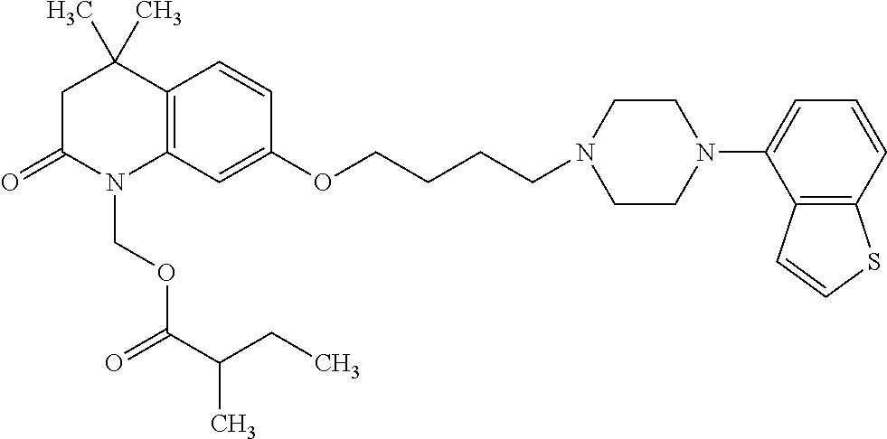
C1C(=O)N(COC(C(CC)C)=O)C2=C(C1(C)C)C=CC(OCCCCN1CCN(C3=CC=CC4=C3C=CS4)CC1)=C2
